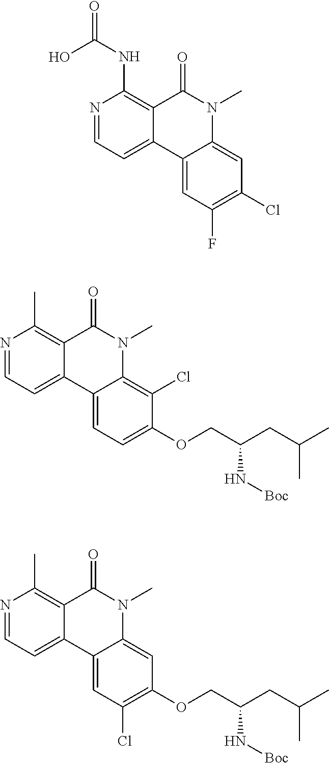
N1=CC=C2C(=C1C)C(=O)N(C)C1=C(Cl)C(OCC(CC(C)C)N[Boc])=CC=C21.N1=CC=C2C(=C1C)C(=O)N(C)C1=CC(OCC(CC(C)C)N[Boc])=C(Cl)C=C21.N1=CC=C2C(=C1NC(=O)O)C(=O)N(C)C1=CC(Cl)=C(F)C=C21
